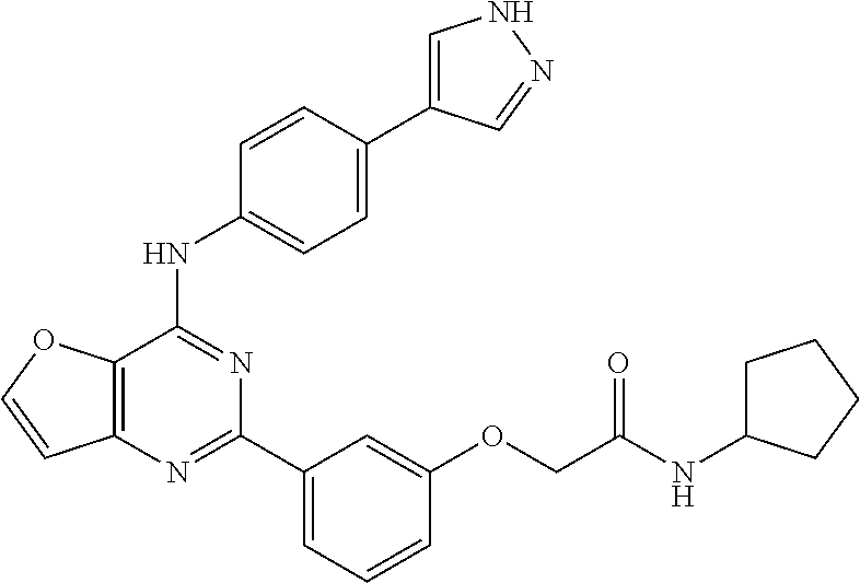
C12=C(N=C(C3=CC=CC(OCC(NC4CCCC4)=O)=C3)N=C1NC1=CC=C(C3=CNN=C3)C=C1)C=CO2
